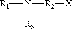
[R1]N([R2][X])[R3]
